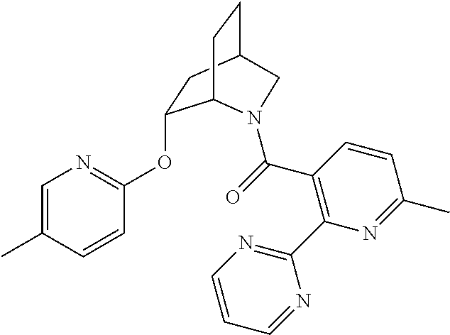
C1=C(C)C=CC(OC2CC3CCC2N(C(=O)C2=C(C4=NC=CC=N4)N=C(C)C=C2)C3)=N1
